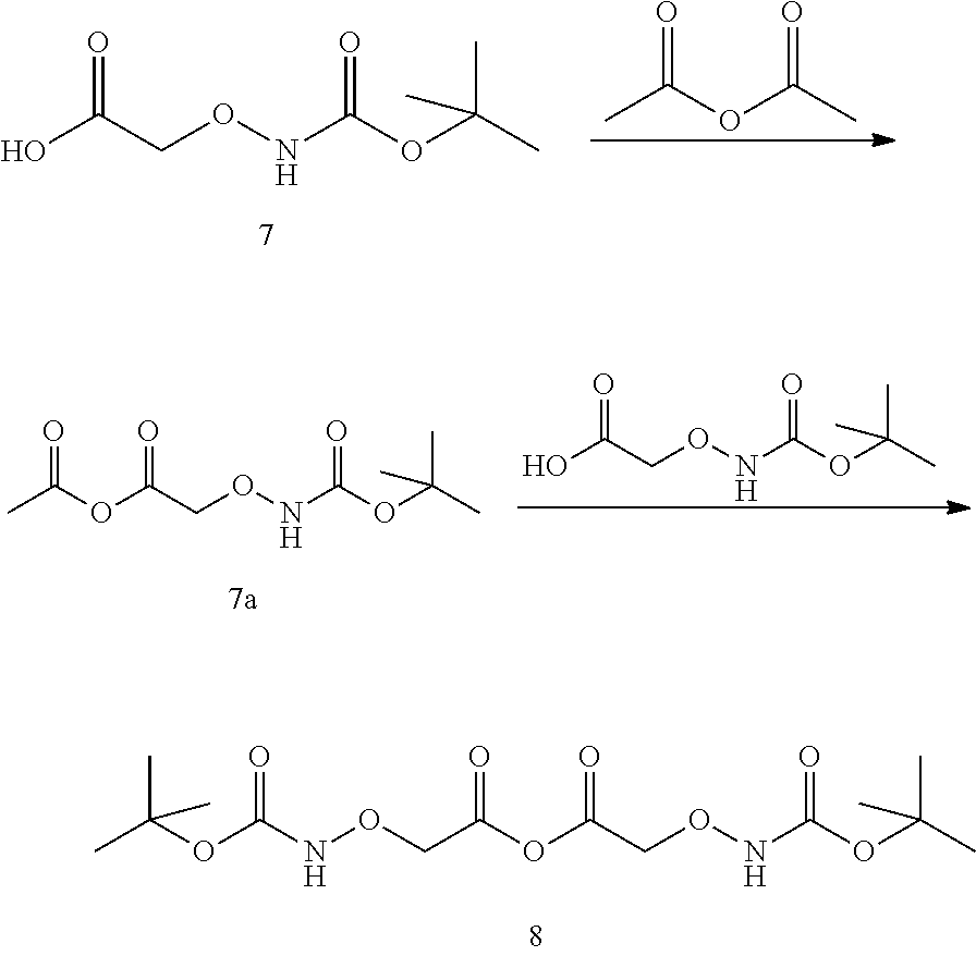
OC(CONC(OC(C)(C)C)=O)=O.O=C(OC(C)=O)C.O(C(CONC(OC(C)(C)C)=O)=O)C(C)=O.OC(CONC(OC(C)(C)C)=O)=O.O(C(CONC(OC(C)(C)C)=O)=O)C(CONC(OC(C)(C)C)=O)=O
